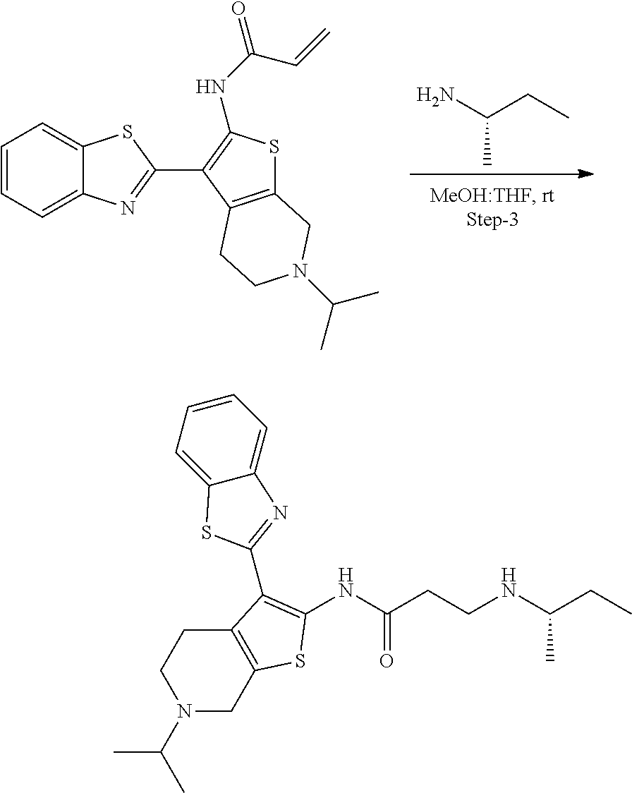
NC(CC)C.C1=CC=C2C(=C1)SC(C1=C(NC(C=C)=O)SC3=C1CCN(C(C)C)C3)=N2.N1(C(C)C)CC2=C(CC1)C(C1=NC3=CC=CC=C3S1)=C(NC(CCNC(CC)C)=O)S2
